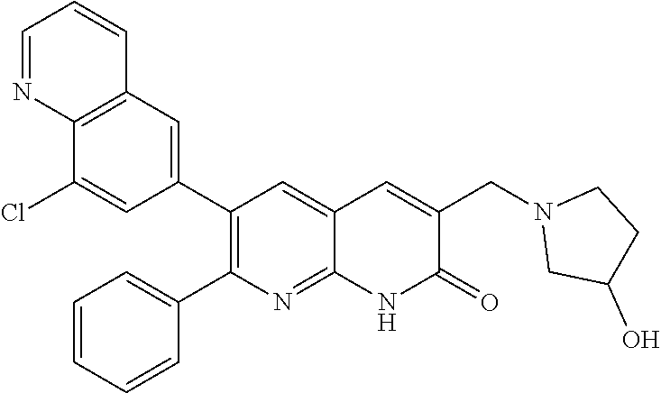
C12=C(C=C(C3=C(C4=CC=CC=C4)N=C4C(=C3)C=C(CN3CC(O)CC3)C(=O)N4)C=C1Cl)C=CC=N2
